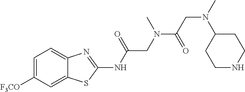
C1=C([F3CO])C=C2C(=C1)N=C(NC(CN(C(CN(C1CCNCC1)C)=O)C)=O)S2
